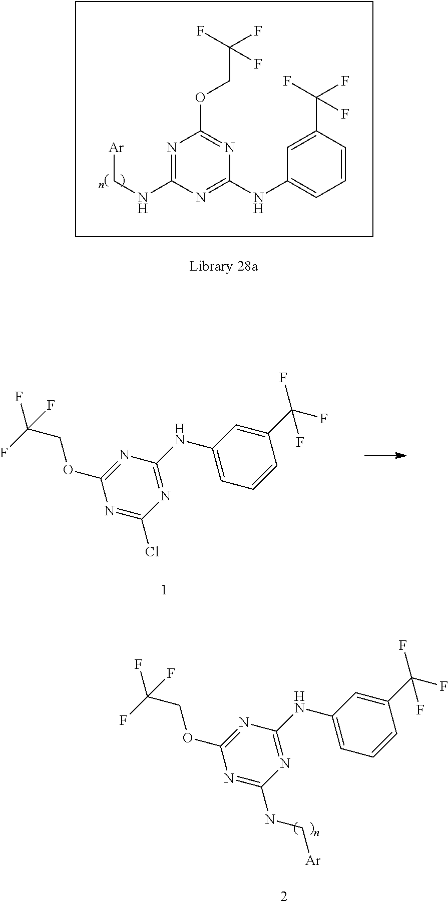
C(COC1=NC(NC2=CC=CC(C(F)(F)F)=C2)=NC(NC[Ar])=N1)(F)(F)F.N1=C(Cl)N=C(NC2=CC=CC(C(F)(F)F)=C2)N=C1OCC(F)(F)F.N1=C(NC[Ar])N=C(NC2=CC=CC(C(F)(F)F)=C2)N=C1OCC(F)(F)F
